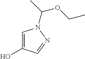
C1=C(O)C=NN1C(C)OCC
